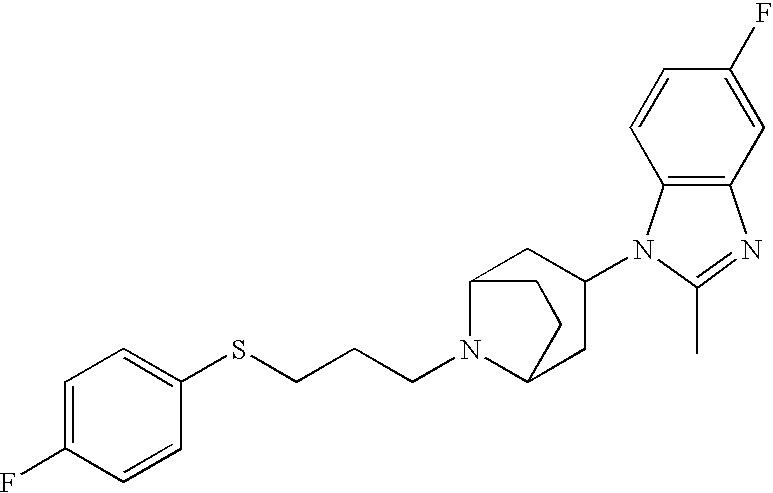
C1=C(F)C=CC(SCCCN2C3CC(N4C5=C(N=C4C)C=C(F)C=C5)CC2CC3)=C1
